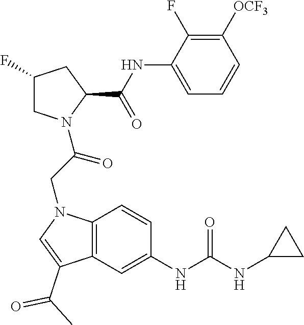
C1(NC(C2CC(F)CN2C(CN2C3=C(C(C(C)=O)=C2)C=C(NC(NC2CC2)=O)C=C3)=O)=O)=CC=CC([OCF3])=C1F
